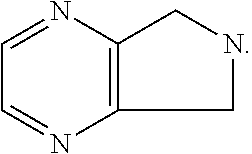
C1=NC2=C(N=C1)CNC2
